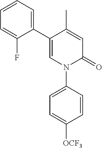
C1=C(C)C(C2=CC=CC=C2F)=CN(C2=CC=C([OCF3])C=C2)C1=O
